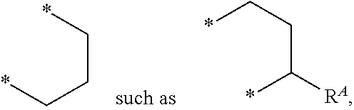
*CCC*.*CCC(*)[RA]
